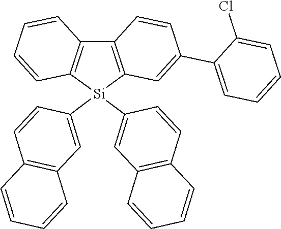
C12=C([Si](C3=CC4=C(C=C3)C=CC=C4)(C3=CC4=C(C=C3)C=CC=C4)C3=C1C=CC(C1=CC=CC=C1Cl)=C3)C=CC=C2
